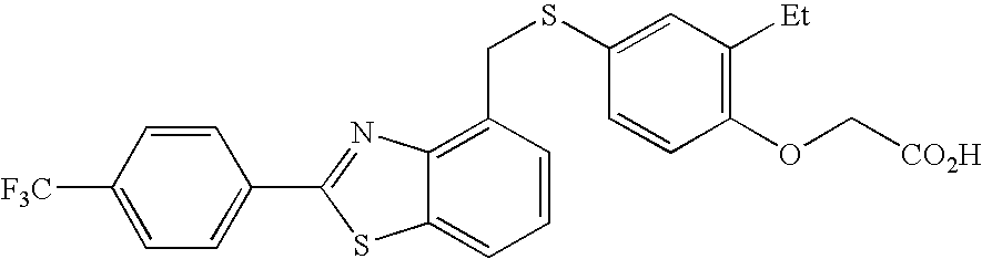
C12=CC=CC(CSC3=CC([Et])=C(OC[CO2H])C=C3)=C1N=C(C1=CC=C([F3C])C=C1)S2
